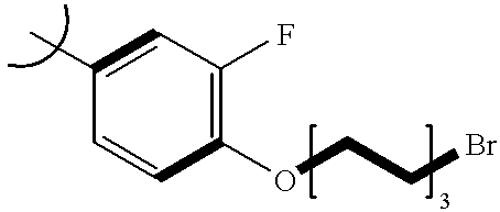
C1(C)=CC(F)=C(OCCBr)C=C1
